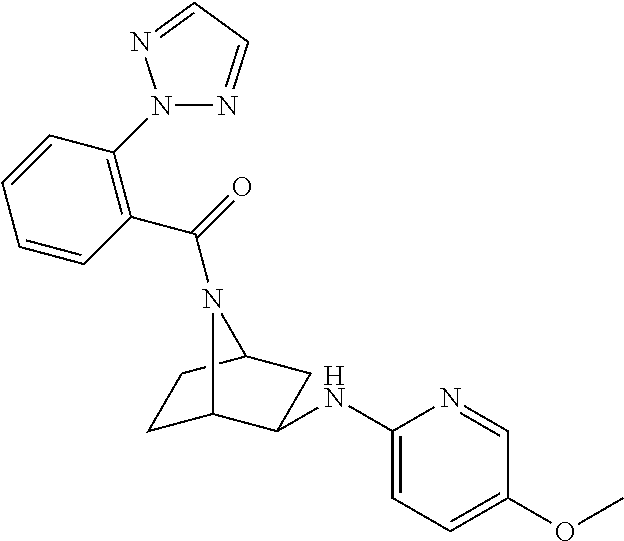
C1(NC2C3CCC(C2)N3C(=O)C2=C(N3N=CC=N3)C=CC=C2)=CC=C(OC)C=N1
